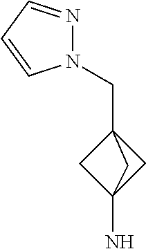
C12(N)CC(CN3N=CC=C3)(C1)C2
